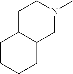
C1N(C)CC2C(C1)CCCC2
